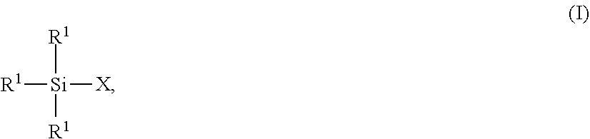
[R1][Si]([R1])([X])[R1]
